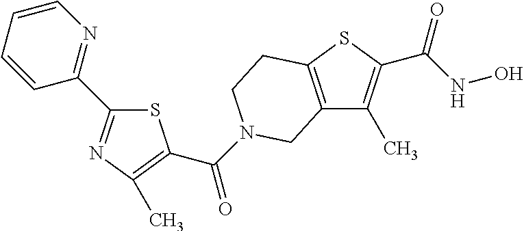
C12=C(SC(C(NO)=O)=C1C)CCN(C(=O)C1=C(C)N=C(C3=NC=CC=C3)S1)C2
